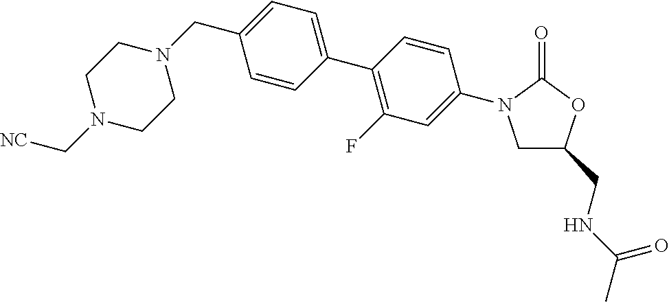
C1=CC(C2=C(F)C=C(N3CC(CNC(C)=O)OC3=O)C=C2)=CC=C1CN1CCN(C[NC])CC1
